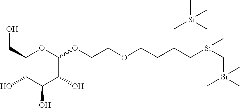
C1(CO)C(O)C(O)C(O)C(OCCOCCCC[Si](C[Si](C)(C)C)(C[Si](C)(C)C)C)O1
